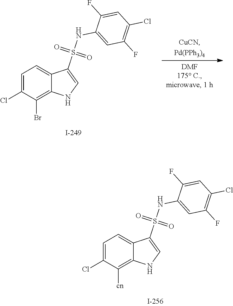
S(=O)(NC1=CC(F)=C(Cl)C=C1F)(C1=CNC2=C(Br)C(Cl)=CC=C12)=O.S(=O)(NC1=CC(F)=C(Cl)C=C1F)(C1=CNC2=C([cn])C(Cl)=CC=C12)=O
